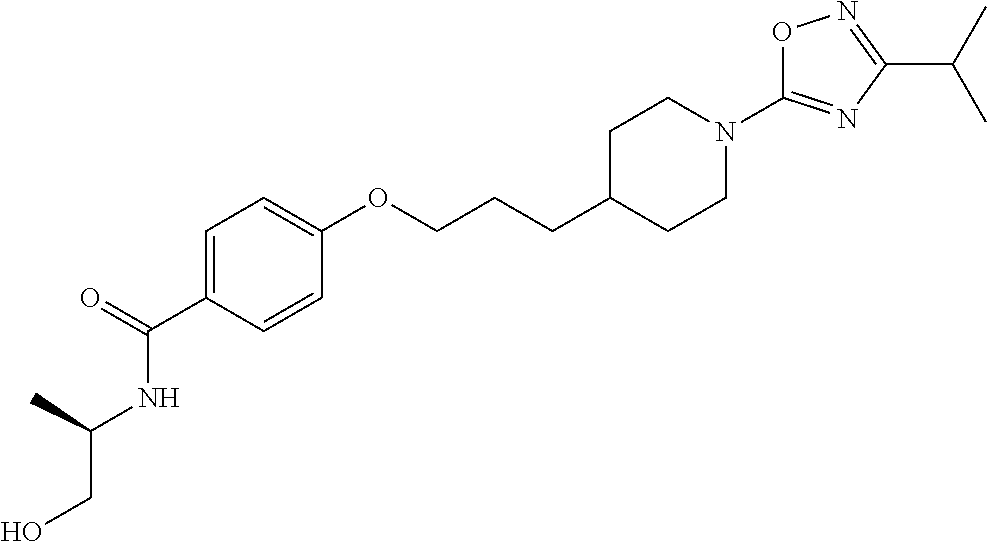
C1=C(C(=O)NC(CO)C)C=CC(OCCCC2CCN(C3=NC(C(C)C)=NO3)CC2)=C1
